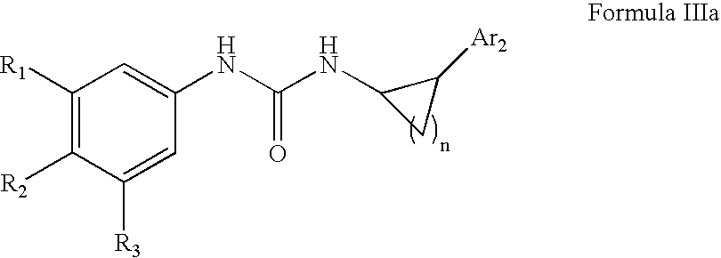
C1([R1])=C([R2])C([R3])=CC(NC(NC2CC2[Ar2])=O)=C1
